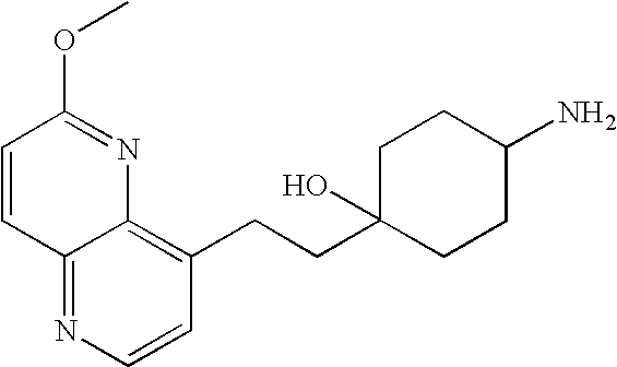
C1=CC2=NC=CC(CCC3(O)CCC(N)CC3)=C2N=C1OC
